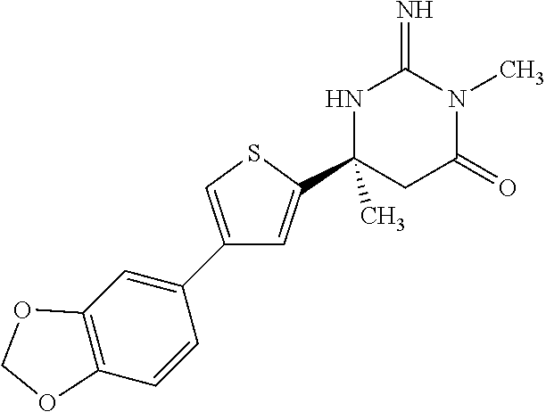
C1(C)(C2=CC(C3=CC4=C(C=C3)OCO4)=CS2)CC(=O)N(C)C(=N)N1
